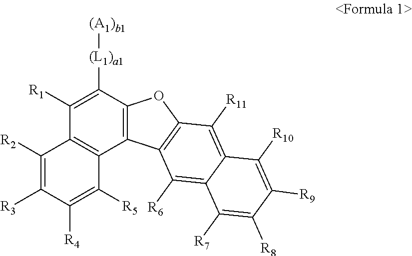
C12=C(C([(L1)a1][(A1)b1])=C([R1])C3=C1C([R5])=C([R4])C([R3])=C3[R2])OC1=C2C([R6])=C2C(=C1[R11])C([R10])=C([R9])C([R8])=C2[R7]
